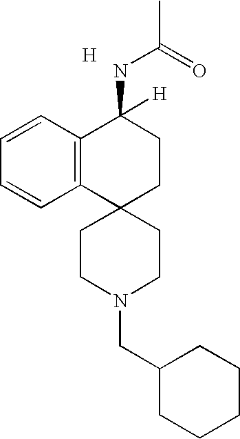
[H].C12=C(C3(CCC1(NC(C)=O)[H])CCN(CC1CCCCC1)CC3)C=CC=C2
